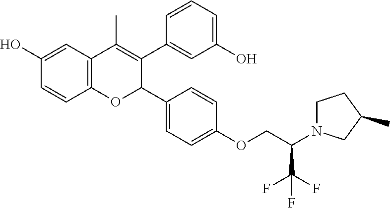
C12=C(C=C(O)C=C1)C(C)=C(C1=CC(O)=CC=C1)C(C1=CC=C(OCC(N3CCC(C)C3)C(F)(F)F)C=C1)O2
